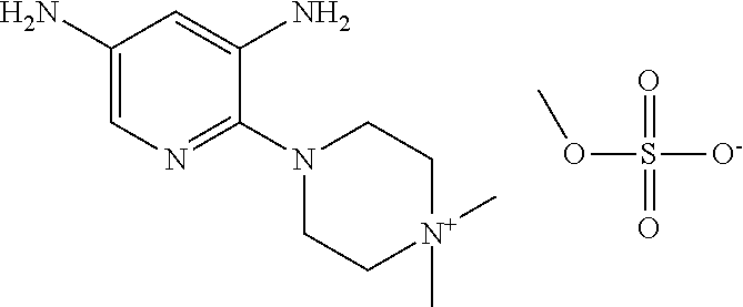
C1(N)=CN=C(N2CC[N+](C)(C)CC2)C(N)=C1.O=S(OC)([O-])=O
